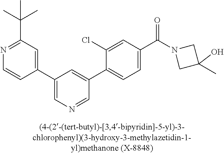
C1(C2=CN=CC(C3=CC=C(C(=O)N4CC(C)(O)C4)C=C3Cl)=C2)=CC(C(C)(C)C)=NC=C1
